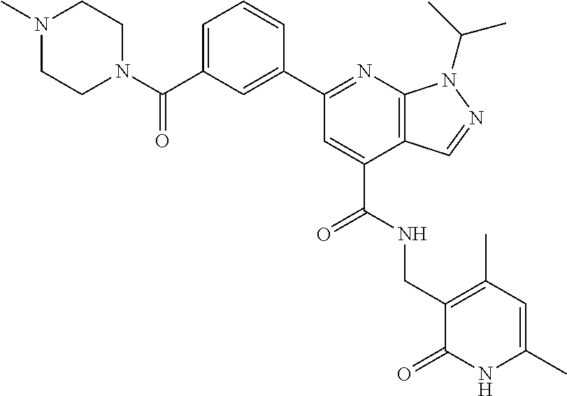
C1(C(N2CCN(C)CC2)=O)=CC=CC(C2=NC3=C(C(C(=O)NCC4=C(C)C=C(C)NC4=O)=C2)C=NN3C(C)C)=C1
